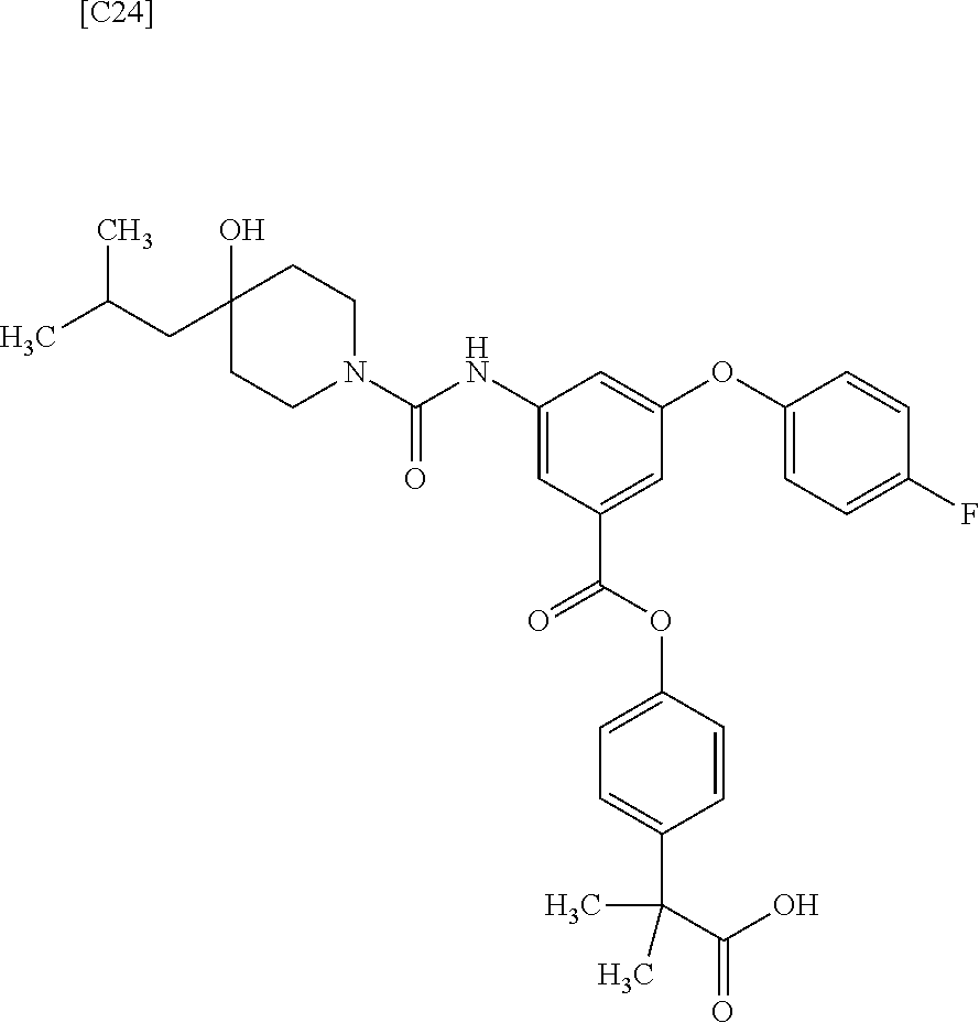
[[C24]].C1(O)(CC(C)C)CCN(C(NC2=CC(C(OC3=CC=C(C(C(O)=O)(C)C)C=C3)=O)=CC(OC3=CC=C(F)C=C3)=C2)=O)CC1
